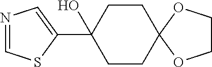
C1CC2(CCC1(C1=CN=CS1)O)OCCO2
